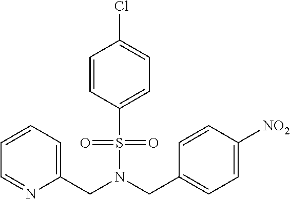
C1(CN(CC2=CC=C([NO2])C=C2)S(=O)(=O)C2=CC=C(Cl)C=C2)=CC=CC=N1
